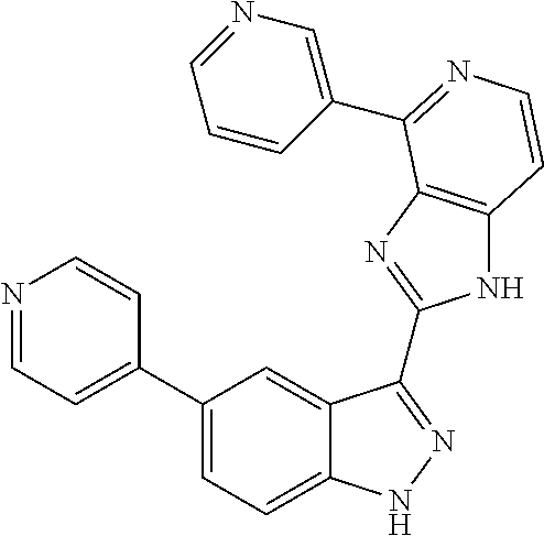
C1(C2=CC=NC=C2)=CC=C2C(=C1)C(C1=NC3=C(N1)C=CN=C3C1=CN=CC=C1)=NN2
